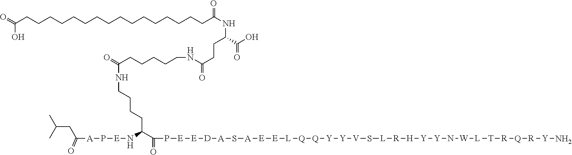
O=C(CCCCCCCCCCCCCCCCC(NC(CCC(=O)NCCCCCC(=O)NCCCCC(C(=O)P[E][E][D][A]S[A][E][E][L][Q][Q][Y][Y][V]S[L][R][H][Y][Y]N[W][L][T][R][Q][R][Y]N)N[E]P[A]C(=O)CC(C)C)C(O)=O)=O)O
